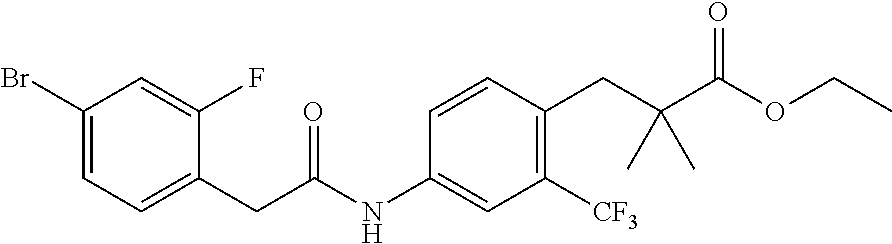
C1(Br)=CC=C(CC(NC2=CC([CF3])=C(CC(C(OCC)=O)(C)C)C=C2)=O)C(F)=C1
